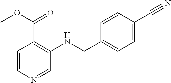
C1=CN=CC(NCC2=CC=C(C#N)C=C2)=C1C(OC)=O
